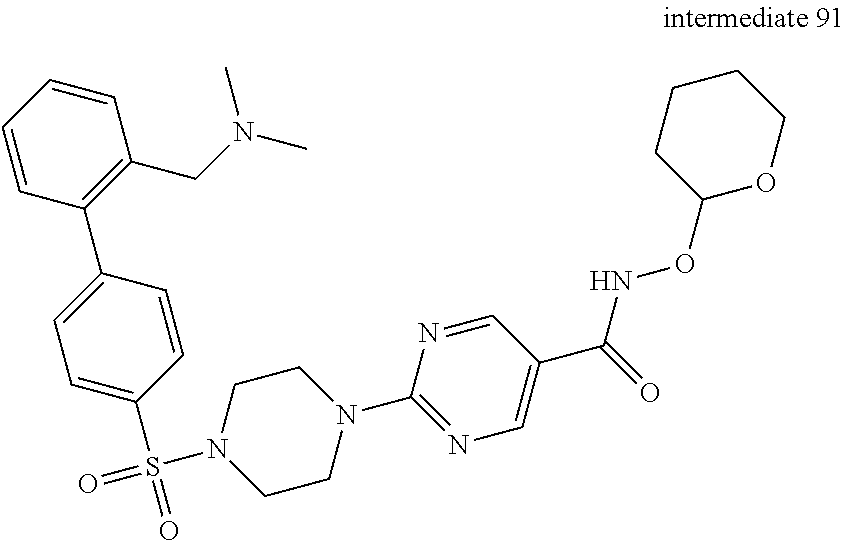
C1=CC=CC(CN(C)C)=C1C1=CC=C(S(=O)(=O)N2CCN(C3=NC=C(C(=O)NOC4OCCCC4)C=N3)CC2)C=C1
